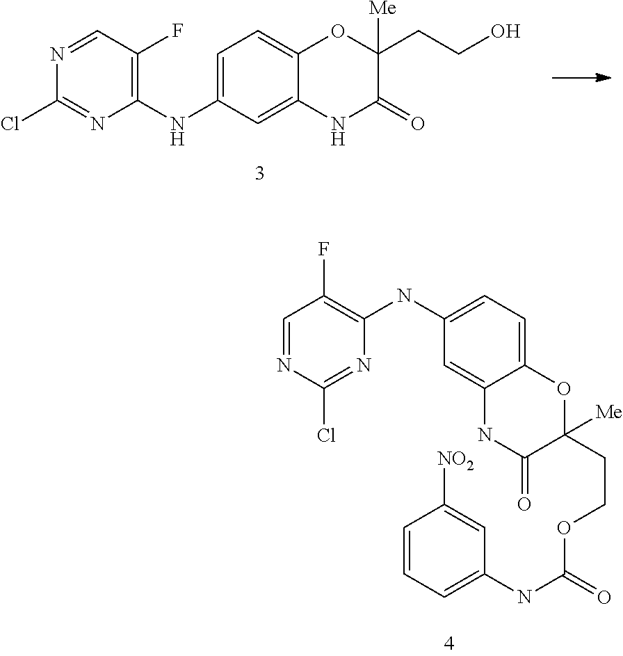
C1(NC2=CC=C3C(=C2)NC(=O)C([Me])(CCO)O3)=C(F)C=NC(Cl)=N1.C1=NC(Cl)=NC(NC2=CC=C3C(=C2)NC(=O)C(CCOC(NC2=CC=CC([NO2])=C2)=O)([Me])O3)=C1F
